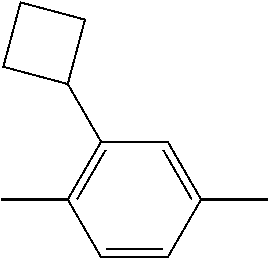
C1(C)=C(C2CCC2)C=C(C)C=C1
